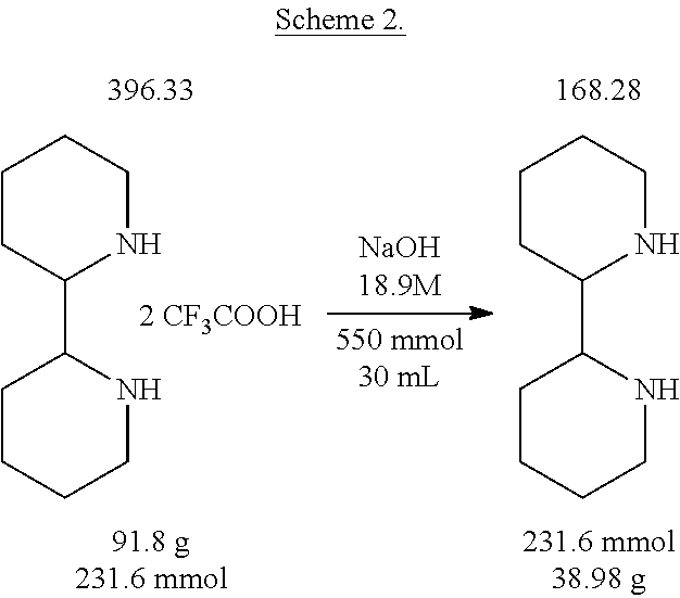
C1CC(C2CCCCN2)NCC1.C1CC(C2CCCCN2)NCC1
